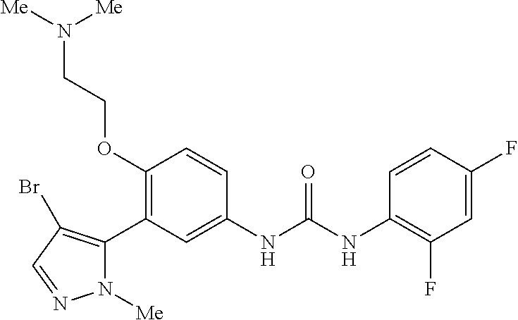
C1(OCCN([Me])[Me])=C(C2=C(Br)C=NN2[Me])C=C(NC(NC2=C(F)C=C(F)C=C2)=O)C=C1
